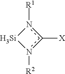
n1([R1])c([X])n([R2])[Si]1
